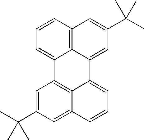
C1=C(C(C)(C)C)C=C2C3=C1C1=CC=CC4=C1C(=CC(C(C)(C)C)=C4)C3=CC=C2
